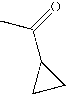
CC(C1CC1)=O
